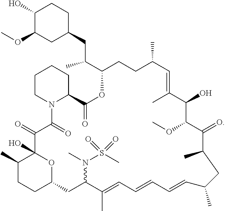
C1(C)CCC2OC1(O)C(=O)C(=O)N1C(CCCC1)C(=O)OC(C(CC1CCC(O)C(OC)C1)C)CCC(C)C=C(C)C(O)C(OC)C(=O)C(C)CC(C)C=CC=CC=C(C)C(N(S(C)(=O)=O)C)C2
